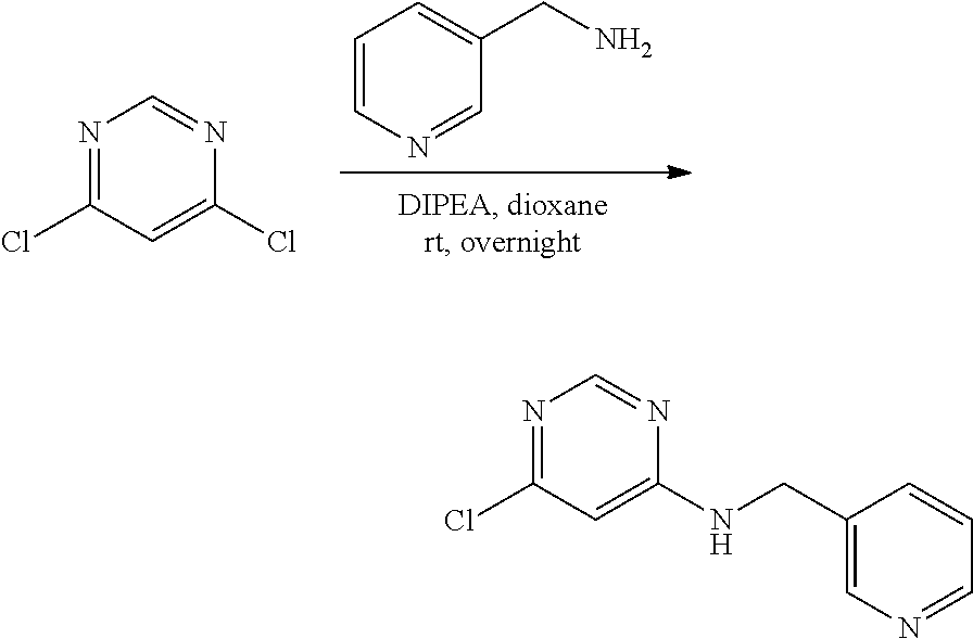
C1=CN=CC(CN)=C1.N1=C(Cl)C=C(Cl)N=C1.N1=C(Cl)C=C(NCC2=CN=CC=C2)N=C1
